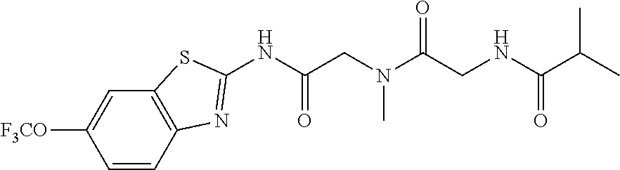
N(C(=O)C(C)C)CC(N(CC(NC1=NC2=C(S1)C=C([F3CO])C=C2)=O)C)=O
